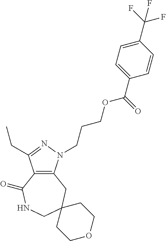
C12=C(N(CCCOC(C3=CC=C(C(F)(F)F)C=C3)=O)N=C1CC)CC1(CNC2=O)CCOCC1
